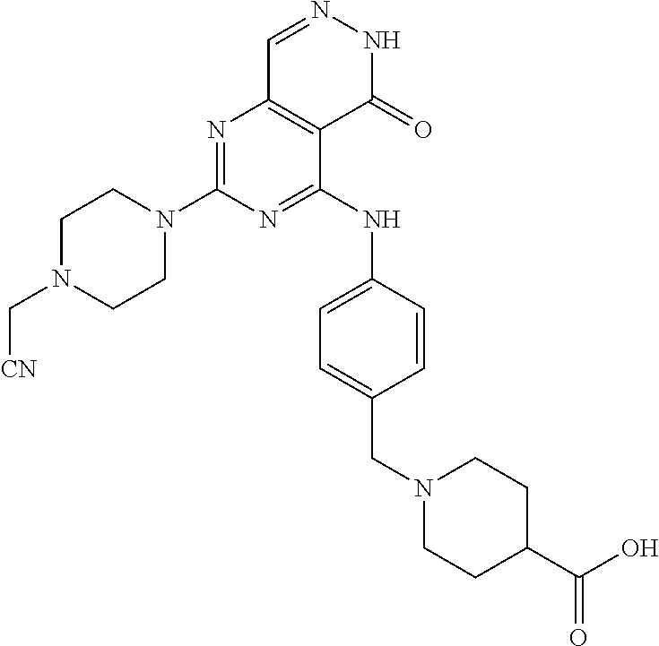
N1=C(N2CCN(C[CN])CC2)N=C(NC2=CC=C(CN3CCC(C(O)=O)CC3)C=C2)C2=C1C=NNC2=O
